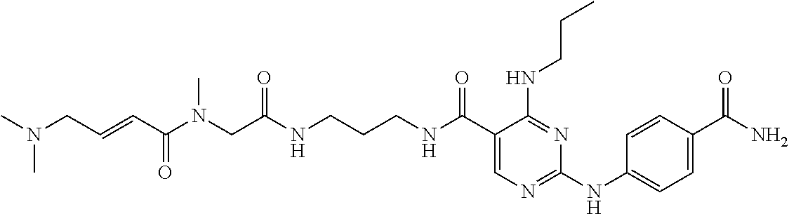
C(CCNC(C1=CN=C(NC2=CC=C(C(N)=O)C=C2)N=C1NCCC)=O)NC(=O)CN(C(C=CCN(C)C)=O)C
